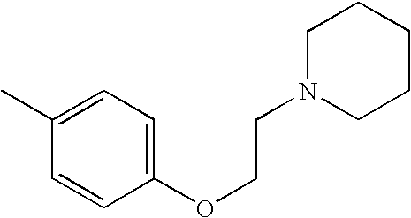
C1=CC(OCCN2CCCCC2)=CC=C1C
